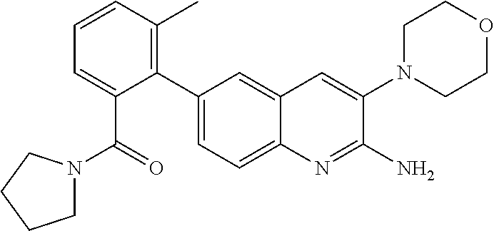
N1(C(=O)C2=CC=CC(C)=C2C2=CC=C3C(=C2)C=C(N2CCOCC2)C(N)=N3)CCCC1
